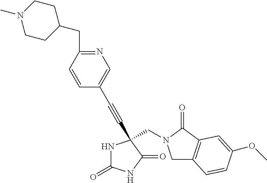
N1C(=O)NC(=O)C1(C#CC1=CN=C(CC2CCN(C)CC2)C=C1)CN1CC2=C(C1=O)C=C(OC)C=C2
